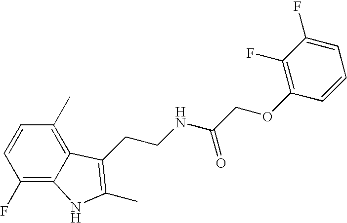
C1(F)=C2C(=C(C)C=C1)C(CCNC(COC1=C(F)C(F)=CC=C1)=O)=C(C)N2
